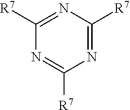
N1=C([R7])N=C([R7])N=C1[R7]
